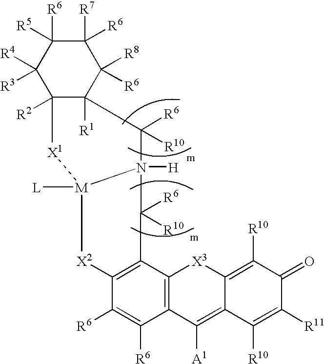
C12=C(C3=C(C([R6])=C1[R6])[X2][M]1([L])N([H])(C3([R10])[R6])C([R6])([R10])C3([R1])C([R2])(C([R4])([R3])C([R6])([R5])C([R7])([R6])C3([R8])[R6])[X1]1)[X3]C1=C([R10])C(=O)C([R11])=C([R10])C1=C2[A1]
